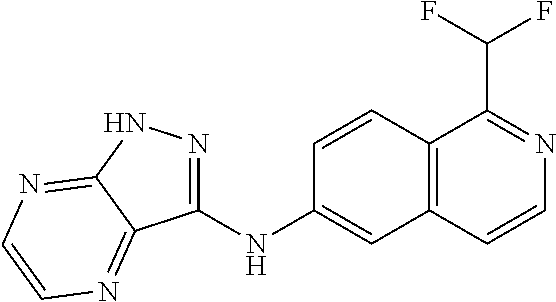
C1(NC2=CC3=C(C=C2)C(C(F)F)=NC=C3)=NNC2=NC=CN=C12
